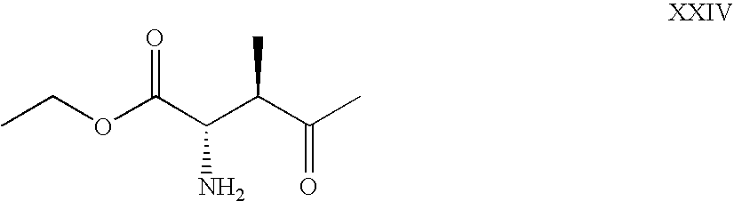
CCOC(C(C(C(C)=O)C)N)=O
